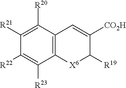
C12=C([X6]C([R19])C([CO2H])=C1)C([R23])=C([R22])C([R21])=C2[R20]
